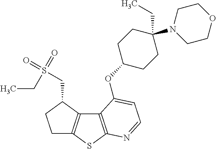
C1C2=C(C(CS(=O)(=O)CC)C1)C1=C(S2)N=CC=C1OC1CCC(N2CCOCC2)(CC)CC1
